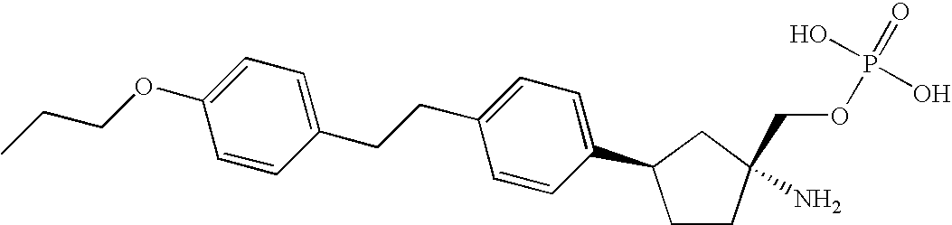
C1=CC(C2CCC(N)(COP(=O)(O)O)C2)=CC=C1CCC1=CC=C(OCCC)C=C1
